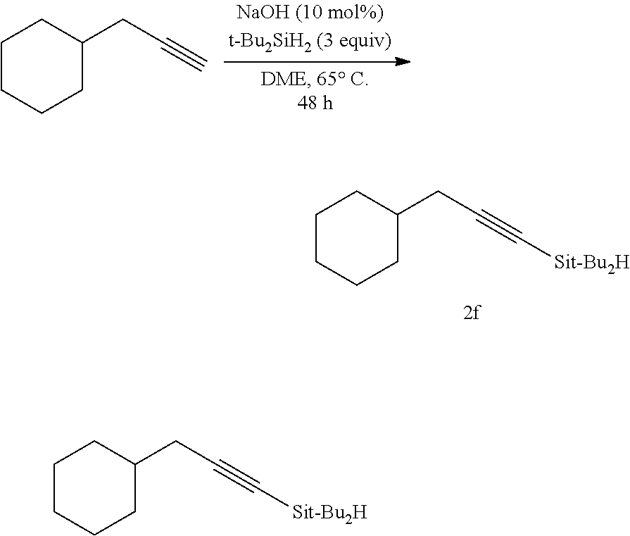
C1CCCC(CC#C[Sit-Bu2H])C1.C1CCCC(CC#C)C1.C1CCCC(CC#C[Sit-Bu2H])C1
